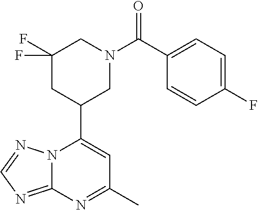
N12C(=NC=N1)N=C(C)C=C2C1CN(C(=O)C2=CC=C(F)C=C2)CC(F)(F)C1
